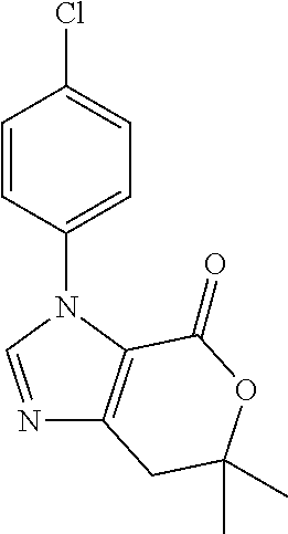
C1(N2C=NC3=C2C(=O)OC(C)(C)C3)=CC=C(Cl)C=C1
